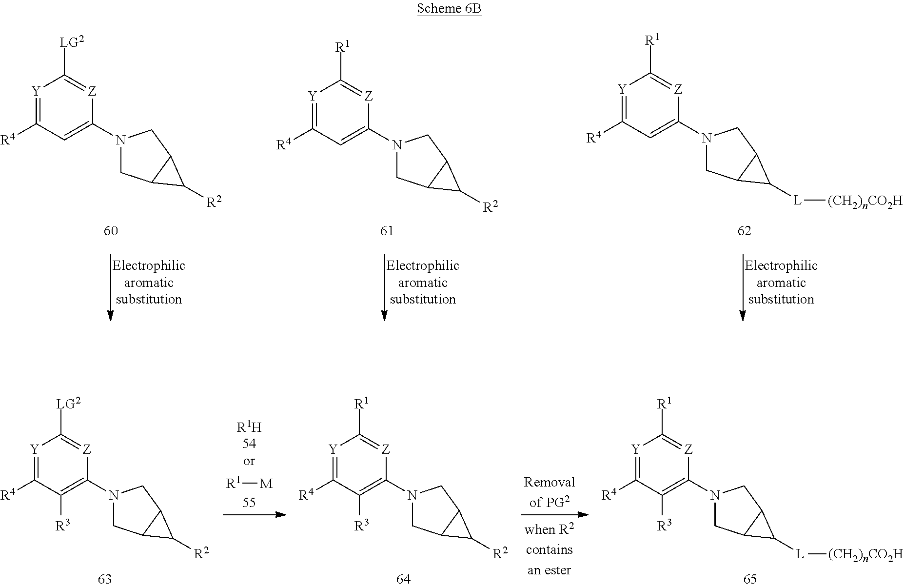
[Y]1=C([R4])C=C(N2CC3C(C2)C3[L][(CH2)nCO2H])[Z]=C1[R1].[Y]1=C([R4])C=C(N2CC3C(C2)C3[R2])[Z]=C1[R1].[Y]1=C([R4])C=C(N2CC3C(C2)C3[R2])[Z]=C1[LG2].[R1][M].[R1H].[Y]1=C([R4])C([R3])=C(N2CC3C(C2)C3[R2])[Z]=C1[LG2].[Y]1=C([R4])C([R3])=C(N2CC3C(C2)C3[R2])[Z]=C1[R1].[Y]1=C([R4])C([R3])=C(N2CC3C(C2)C3[L][(CH2)nCO2H])[Z]=C1[R1]
